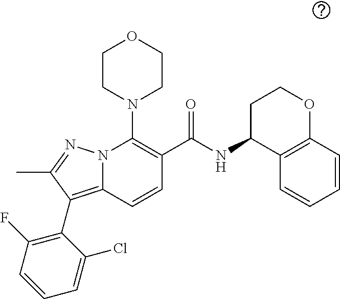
C1N(C2=C(C(NC3C4=C(C=CC=C4)OCC3)=O)C=CC3=C(C4=C(F)C=CC=C4Cl)C(C)=NN23)CCOC1
